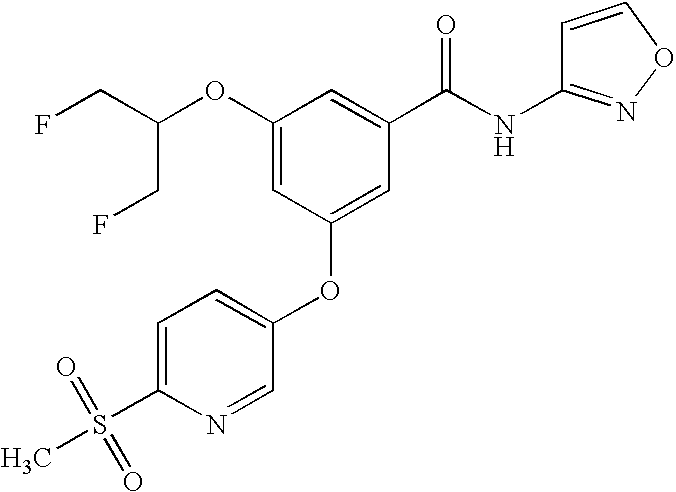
C1(OC(CF)CF)=CC(OC2=CC=C(S(C)(=O)=O)N=C2)=CC(C(NC2=NOC=C2)=O)=C1
